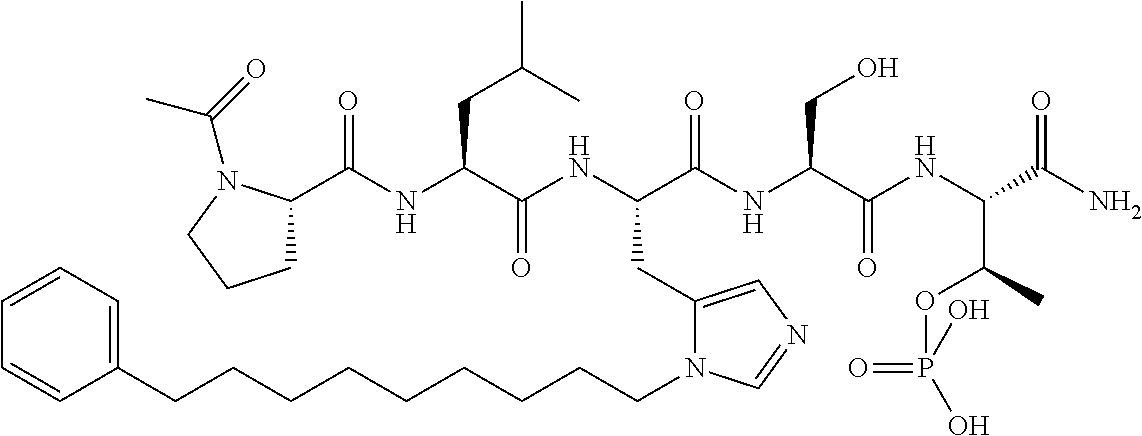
C1C(C(NC(C(NC(C(NC(C(NC(C(N)=O)C(C)OP(=O)(O)O)=O)CO)=O)CC2=CN=CN2CCCCCCCCCC2=CC=CC=C2)=O)CC(C)C)=O)N(C(=O)C)CC1
